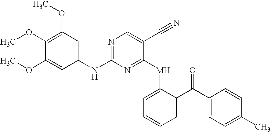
O(C1=C(OC)C=C(NC2=NC=C(C#N)C([MH]C3=CC=CC=C3C(C3=CC=C(C)C=C3)=O)=N2)C=C1OC)C
